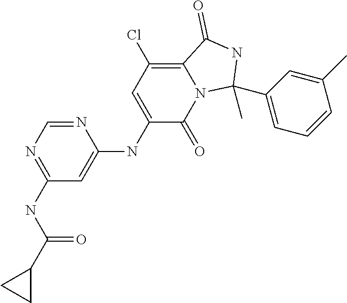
N1=CN=C(NC(C2CC2)=O)C=C1NC1=CC(Cl)=C2N(C1=O)C(C)(C1=CC=CC(C)=C1)NC2=O
